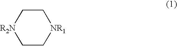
[R2N]1CC[NR1]CC1
